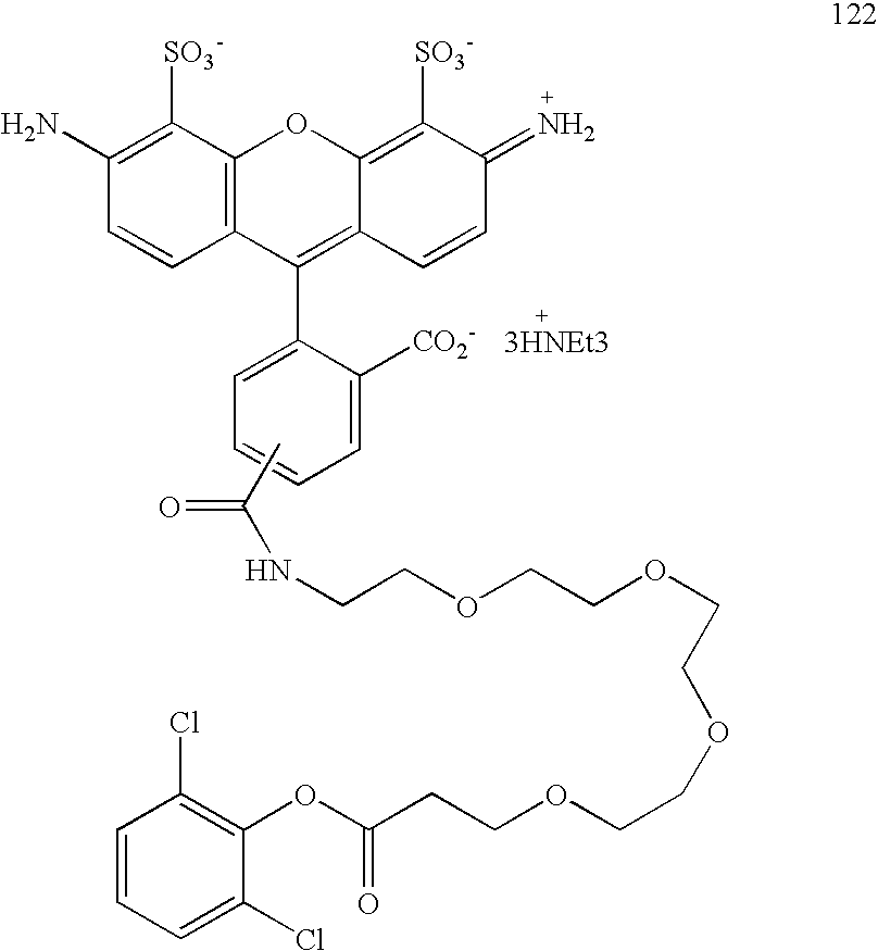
C1([SO3-])=C(N)C=CC2=C1OC1=C([SO3-])C(=N)C=CC1=C2C1=CC=CC=C1[CO2-].CC(=O)NCCOCCOCCOCCOCCC(OC1=C(Cl)C=CC=C1Cl)=O
